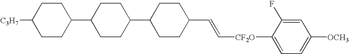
C1CC(C2CCC(C3CCC(C=C[CF2O]C4=CC=C([OCH3])C=C4F)CC3)CC2)CCC1[C3H7]
